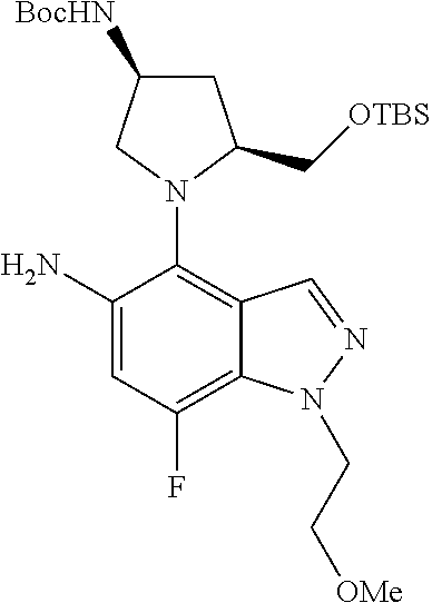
NC1=CC(F)=C2C(=C1N1C(C[OTBS])CC([BocHN])C1)C=NN2CC[OMe]
